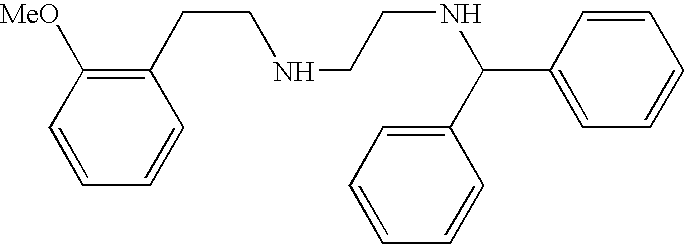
C(NCCNC(C1=CC=CC=C1)C1=CC=CC=C1)CC1=C([MeO])C=CC=C1
